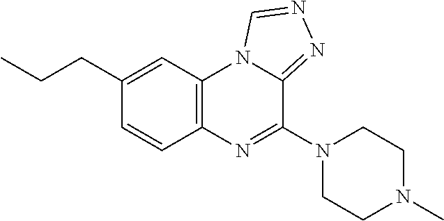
C12=C(N3C(=NN=C3)C(N3CCN(C)CC3)=N1)C=C(CCC)C=C2
